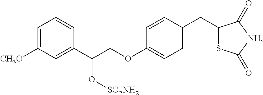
C1=C([CH3O])C=C(C(COC2=CC=C(CC3SC(=O)[NH]C3=O)C=C2)O[SO2NH2])C=C1
